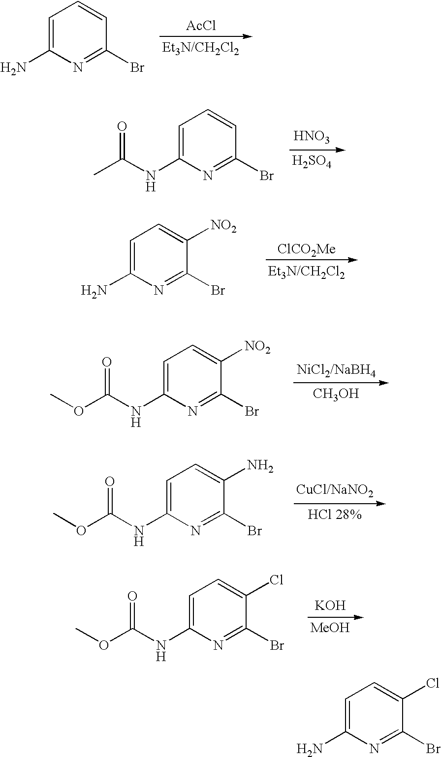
[AcCl].C1=C(N)N=C(Br)C=C1.[HNO3].[H2SO4].C1=C(NC(C)=O)N=C(Br)C=C1.[ClCO2Me].C1=C(N)N=C(Br)C([NO2])=C1.[CH3OH].C1=C(NC(OC)=O)N=C(Br)C([NO2])=C1.[CuCl/NaNO2].C1=C(NC(OC)=O)N=C(Br)C(N)=C1.[KOH].[MeOH].C1=C(NC(OC)=O)N=C(Br)C(Cl)=C1.C1=C(N)N=C(Br)C(Cl)=C1
